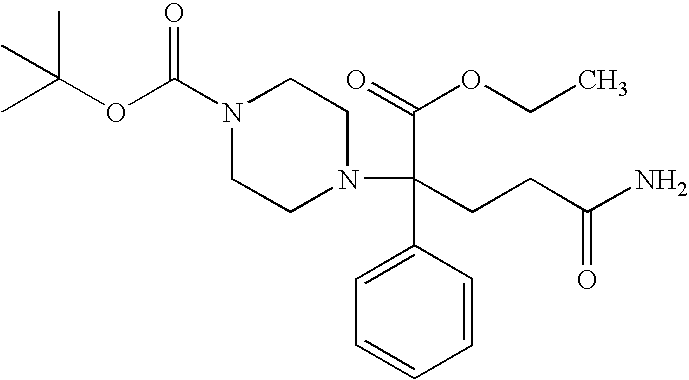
N1(C(OC(C)(C)C)=O)CCN(C(C2=CC=CC=C2)(CCC(N)=O)C(=O)OCC)CC1
